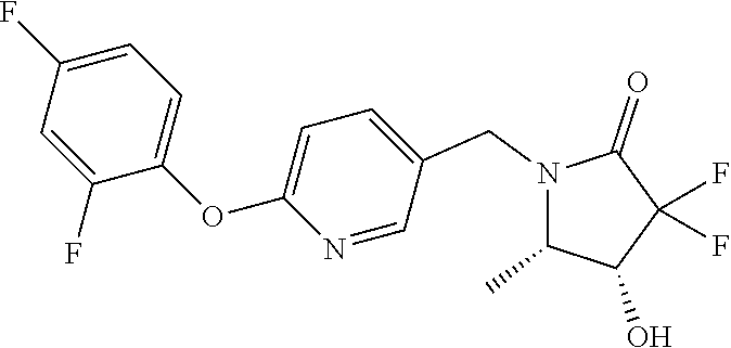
N1(CC2=CC=C(OC3=CC=C(F)C=C3F)N=C2)C(C)C(O)C(F)(F)C1=O
